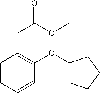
C1(CC(OC)=O)=C(OC2CCCC2)C=CC=C1
